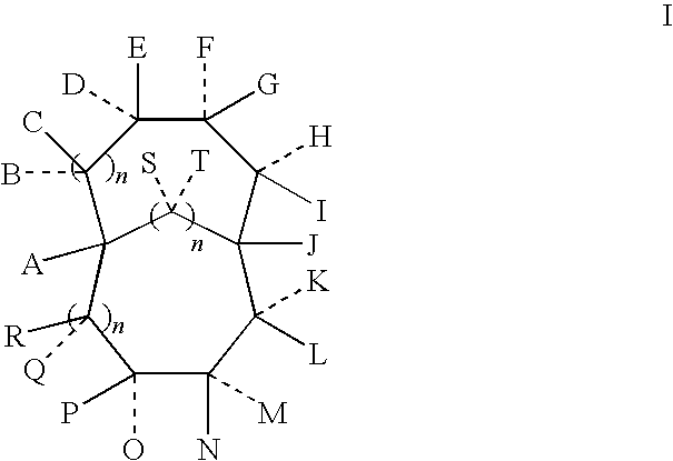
C1(O)(P)C(N)([M])C([K])([L])C2([J])C([T])(S)C([A])(C1([Q])[R])C(C)(B)C([E])([D])C([G])(F)C2([H])I
